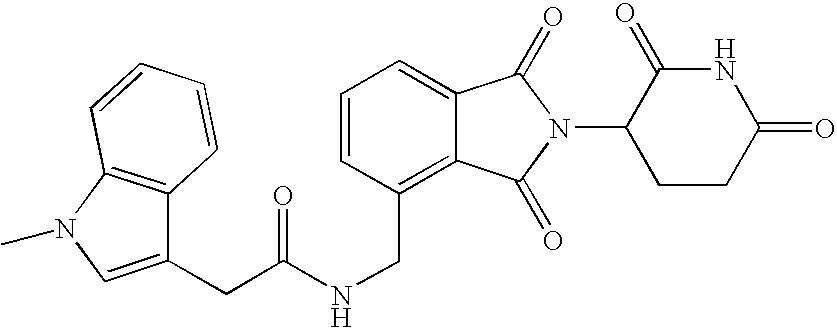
C(C1=C2C(=CC=C1)C(=O)N(C1CCC(=O)NC1=O)C2=O)NC(CC1=CN(C)C2=C1C=CC=C2)=O
